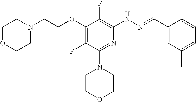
O(C1=C(F)C(N2CCOCC2)=NC(NN=CC2=CC(C)=CC=C2)=C1F)CCN1CCOCC1
